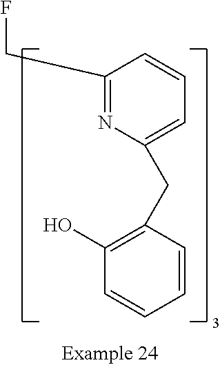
C1(CF)=NC(CC2=C(O)C=CC=C2)=CC=C1
